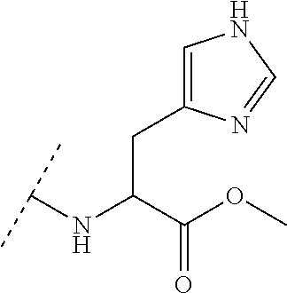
C(C(C(OC)=O)NC(C)C)C1=CNC=N1
